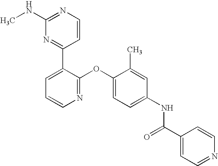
C1(NC)=NC=CC(C2=CC=CN=C2OC2=CC=C(NC(=O)C3=CC=NC=C3)C=C2C)=N1
